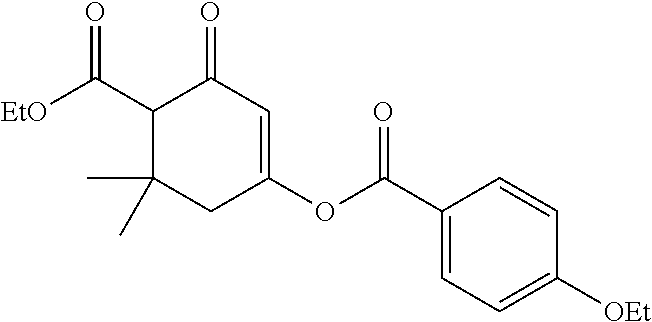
C1(C([EtO])=O)C(C)(C)CC(OC(C2=CC=C([OEt])C=C2)=O)=CC1=O
